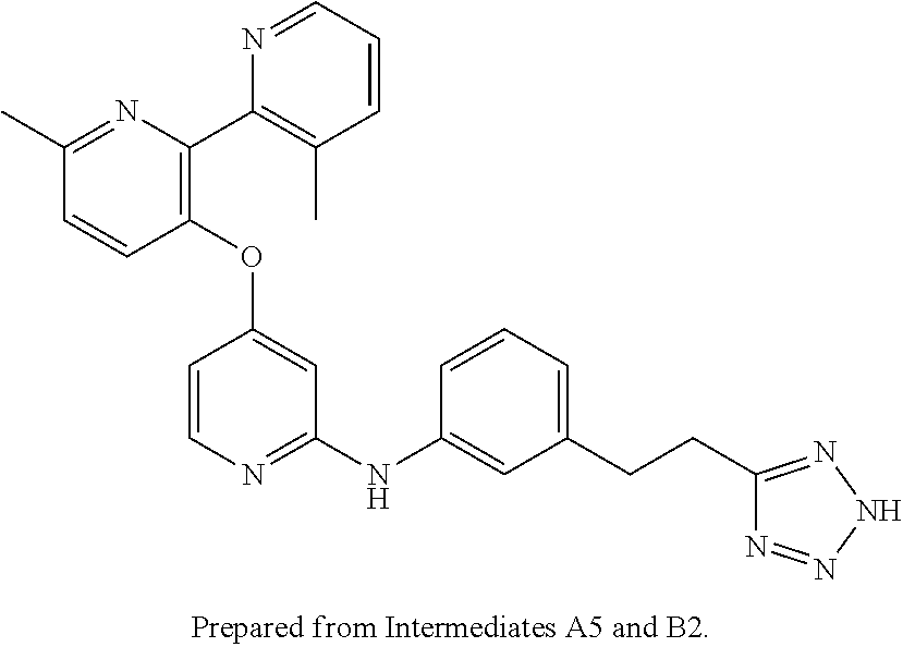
C1(OC2=CC(NC3=CC(CCC4=NNN=N4)=CC=C3)=NC=C2)=C(C2=C(C)C=CC=N2)N=C(C)C=C1
